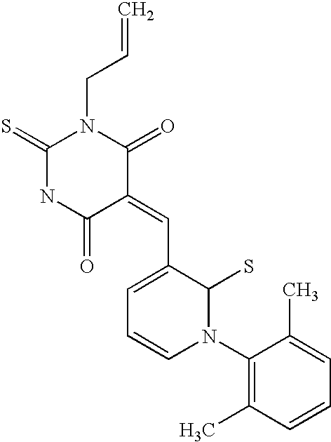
C=CCN1C(=S)NC(=O)C(=CC2=CC=CN(C3=C(C)C=CC=C3C)C2S)C1=O
